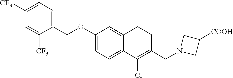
C1([CF3])=CC=C(COC2=CC=C3C(=C2)CCC(CN2CC([COOH])C2)=C3Cl)C([CF3])=C1
